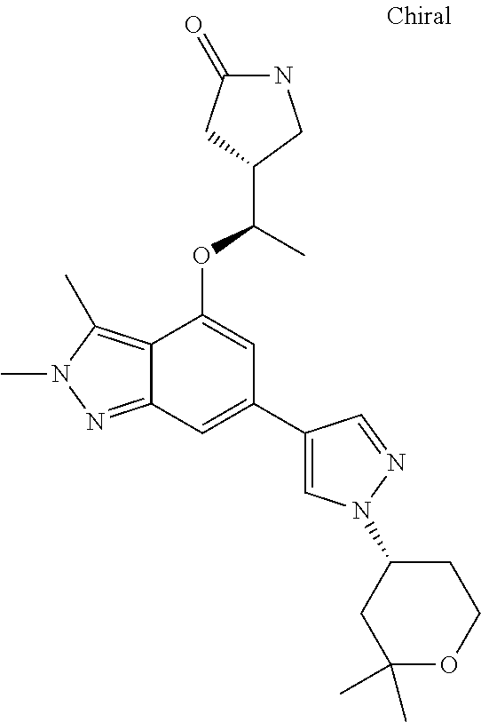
C1(=O)NCC(C(C)OC2=CC(C3=CN(C4CCOC(C)(C)C4)N=C3)=CC3=NN(C)C(C)=C23)C1
